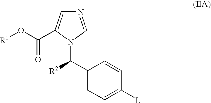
N1=CN(C([R2])C2=CC=C([L])C=C2)C(C(O[R1])=O)=C1
